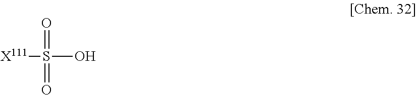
S(=O)(=O)(O)[X111]
